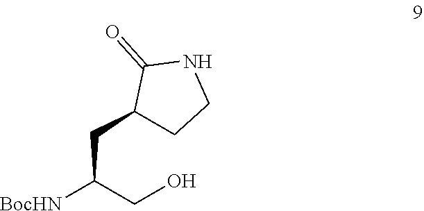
C(C(CO)[BocHN])C1CCNC1=O
